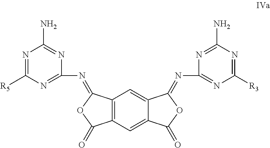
N1=C([R5])N=C(N=C2C3=C(C(=O)O2)C=C2C(=C3)C(=NC3=NC([R3])=NC(N)=N3)OC2=O)N=C1N
